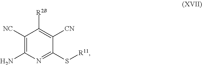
C1([NC])=C(N)N=C(S[R11])C([CN])=C1[R2B]
